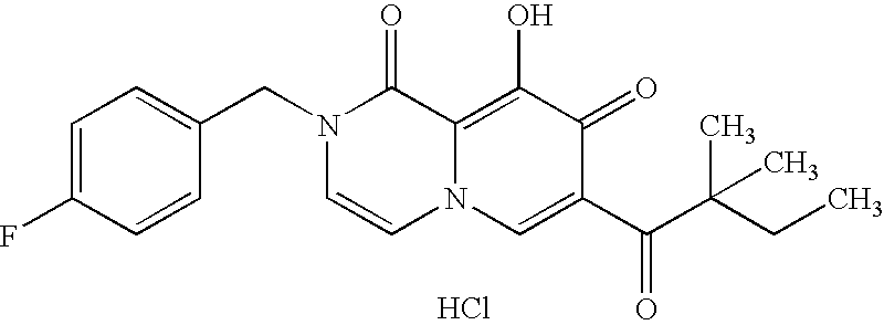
C1=C(CN2C=CN3C(=C(O)C(=O)C(C(C(CC)(C)C)=O)=C3)C2=O)C=CC(F)=C1.Cl
